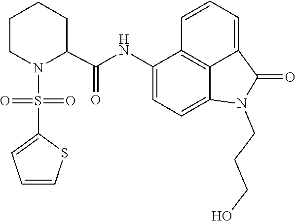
C1=C2C(=O)N(CCCO)C3=CC=C(NC(C4CCCCN4S(=O)(C4=CC=CS4)=O)=O)C(=C23)C=C1
